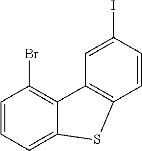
C1=CC=C2C(=C1Br)C1=C(C=CC(I)=C1)S2
